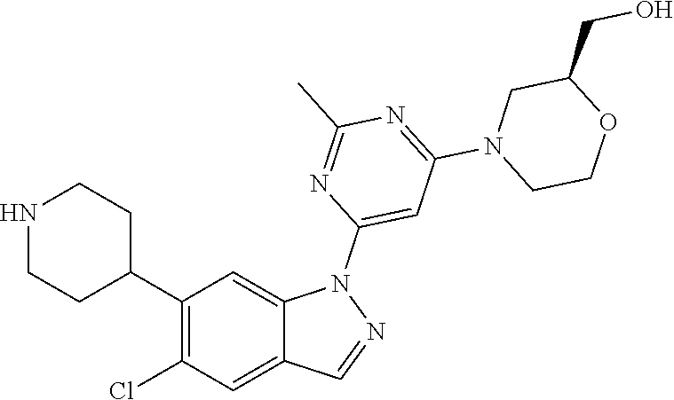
C1(C2CCNCC2)=C(Cl)C=C2C(=C1)N(C1=CC(N3CCOC(CO)C3)=NC(C)=N1)N=C2
